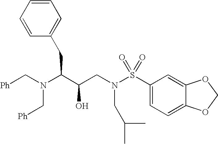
C1(CC(C(CN(S(C2=CC=C3C(=C2)OCO3)(=O)=O)CC(C)C)O)N(C[Ph])C[Ph])=CC=CC=C1
